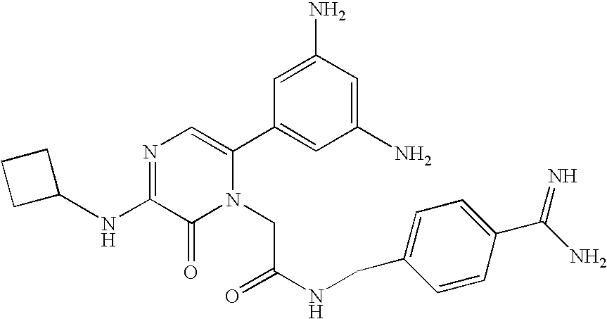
N(C1=NC=C(C2=CC(N)=CC(N)=C2)N(CC(NCC2=CC=C(C(N)=N)C=C2)=O)C1=O)C1CCC1
